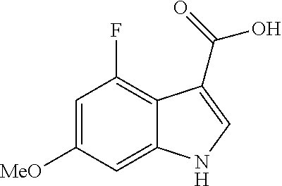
C1=C([MeO])C=C2C(=C1F)C(C(=O)O)=CN2
